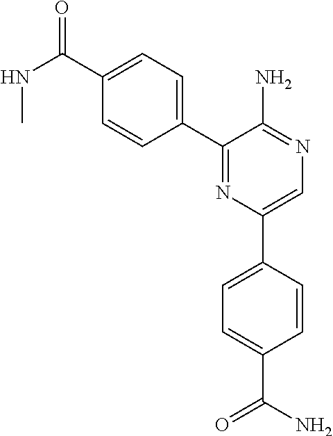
C1(C(NC)=O)=CC=C(C2=NC(C3=CC=C(C(N)=O)C=C3)=CN=C2N)C=C1
